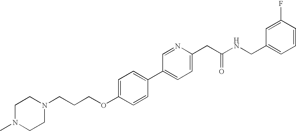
C1N(C)CCN(CCCOC2=CC=C(C3=CC=C(CC(NCC4=CC=CC(F)=C4)=O)N=C3)C=C2)C1
